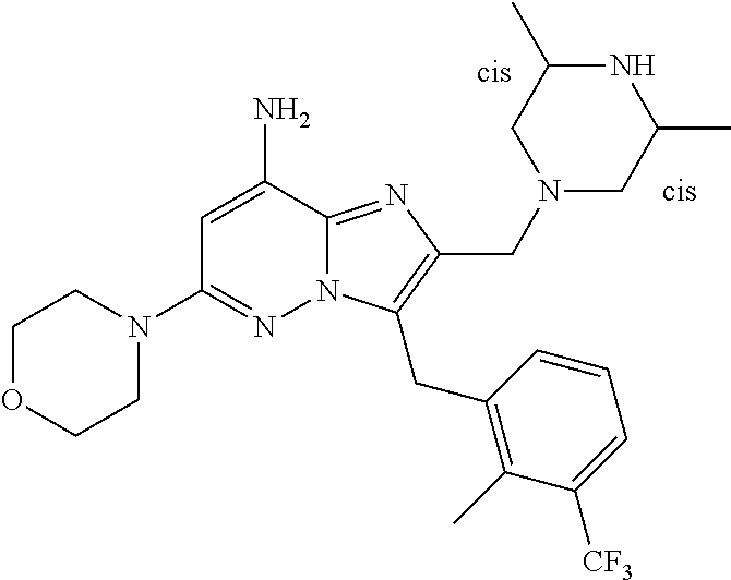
C1=C(N)C2=NC(CN3CC(C)NC(C)C3)=C(CC3=C(C)C([CF3])=CC=C3)N2N=C1N1CCOCC1
